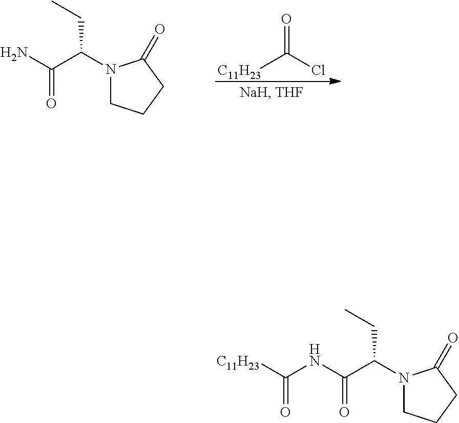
[C11H23]C(Cl)=O.N1(C(C(=O)N)CC)CCCC1=O.N1(C(C(=O)NC(=O)[C11H23])CC)CCCC1=O
